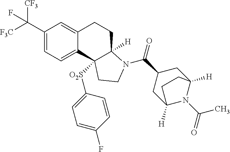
C1(C([F3C])([CF3])F)=CC=C2C(=C1)CCC1([H])C2([O2S]C2=CC=C(F)C=C2)CCN1C(C1CC2([H])N(C(=O)C)C([H])(C1)CC2)=O
